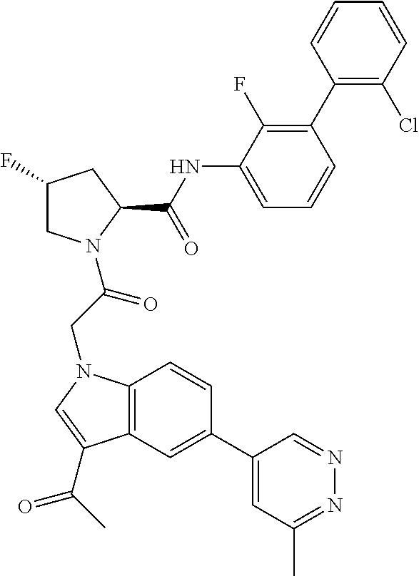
C12=C(C=C(C3=CC(C)=NN=C3)C=C1)C(C(C)=O)=CN2CC(=O)N1CC(F)CC1C(NC1=CC=CC(C2=C(Cl)C=CC=C2)=C1F)=O
